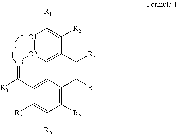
[C1]1=[C2]2C3=C(C([R2])=C1[R1])C([R3])=C([R4])C1=C([R5])C([R6])=C([R7])C(=C31)C([R8])=[C3]2.[L1]
